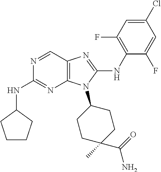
N1=CC2=C(N=C1NC1CCCC1)N(C1CCC(C)(C(=O)N)CC1)C(NC1=C(F)C=C(Cl)C=C1F)=N2
